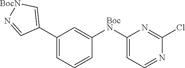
C1(Cl)=NC([BocN]C2=CC(C3=C[BocN]N=C3)=CC=C2)=CC=N1
